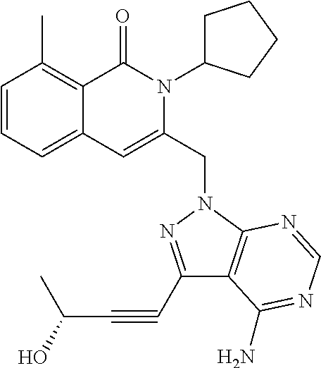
C1=CC=C2C(=C1C)C(=O)N(C1CCCC1)C(CN1C3=C(C(C#CC(C)O)=N1)C(N)=NC=N3)=C2
